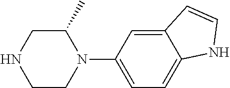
C1C(C)N(C2=CC=C3C(=C2)C=CN3)CCN1
